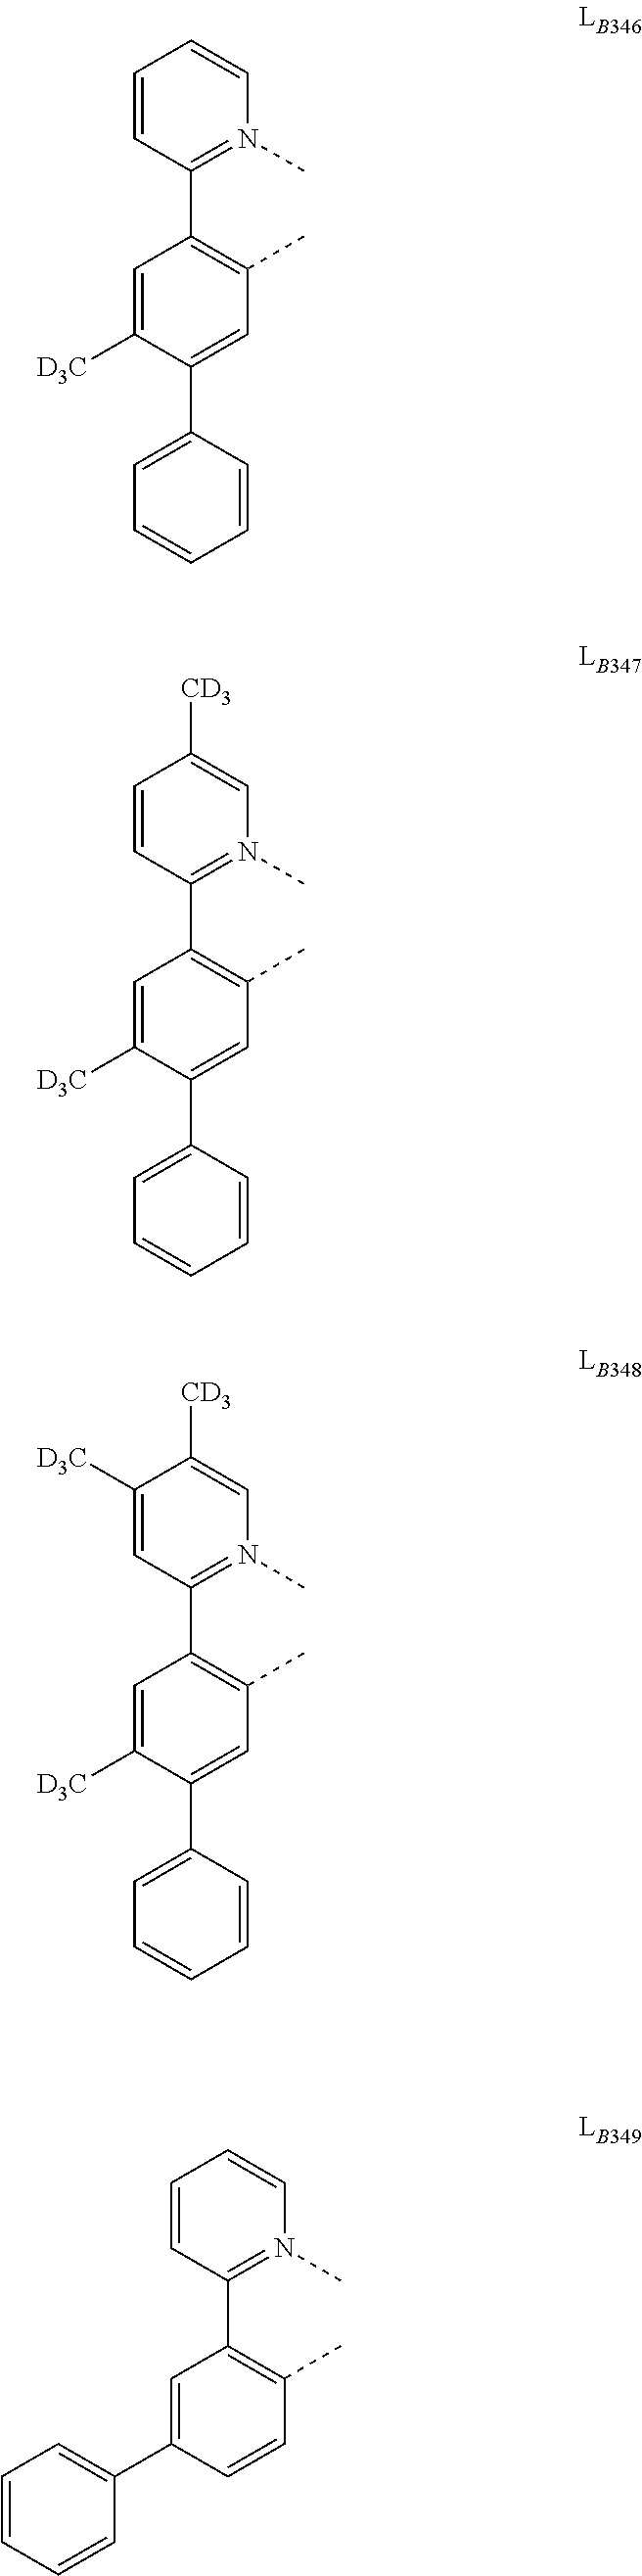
C1=C([D3C])C(C2=CC=CC=C2)=CC(C)=C1C1=N(C)C=CC=C1.C1=C([D3C])C(C2=CC=CC=C2)=CC(C)=C1C1=N(C)C=C([CD3])C=C1.C1=C([D3C])C(C2=CC=CC=C2)=CC(C)=C1C1=N(C)C=C([CD3])C([D3C])=C1.C1=C(C2=CC=CC=C2)C=CC(C)=C1C1=N(C)C=CC=C1
